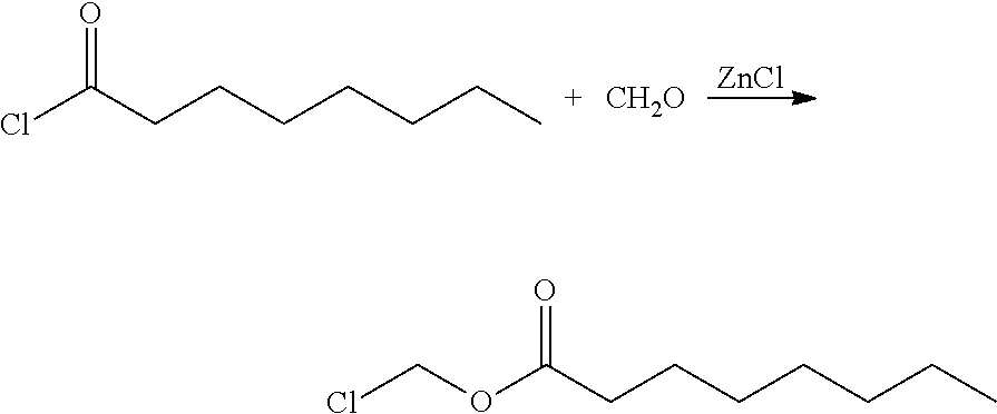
O=C(Cl)CCCCCCC.[CH2O].[ZnCl].O=C(OCCl)CCCCCCC
